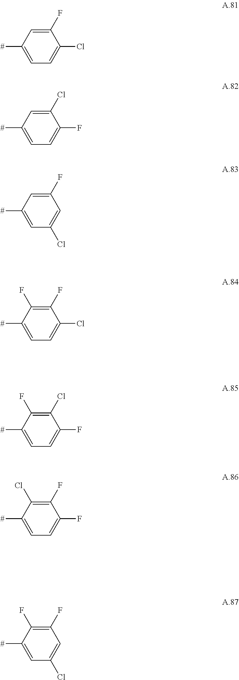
[#]C1=CC=C(Cl)C(F)=C1.[#]C1=CC=C(F)C(Cl)=C1.[#]C1=CC(Cl)=CC(F)=C1.[#]C1=CC=C(Cl)C(F)=C1F.[#]C1=CC=C(F)C(Cl)=C1F.[#]C1=CC=C(F)C(F)=C1Cl.[#]C1=CC(Cl)=CC(F)=C1F
